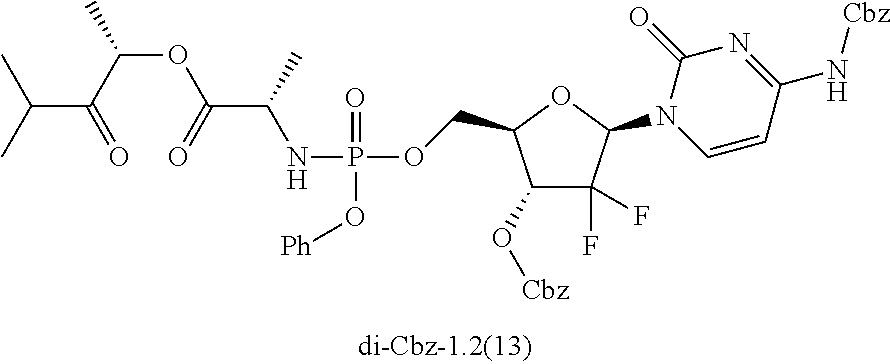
C(C(C(C)OC(C(NP(OCC1C(O[Cbz])C(F)(F)C(N2C=CC(N[Cbz])=NC2=O)O1)(=O)O[Ph])C)=O)=O)(C)C
